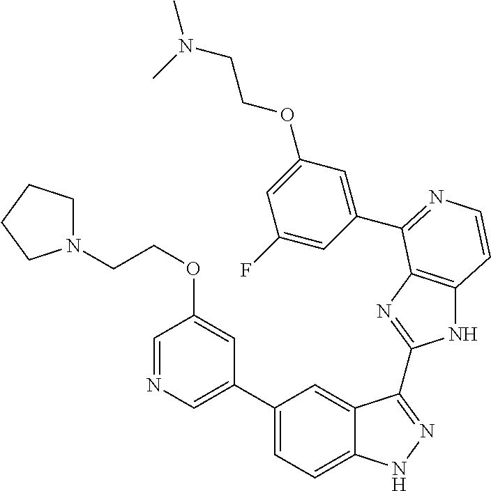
C1(C2=CN=CC(OCCN3CCCC3)=C2)=CC=C2C(=C1)C(C1=NC3=C(N1)C=CN=C3C1=CC(OCCN(C)C)=CC(F)=C1)=NN2
